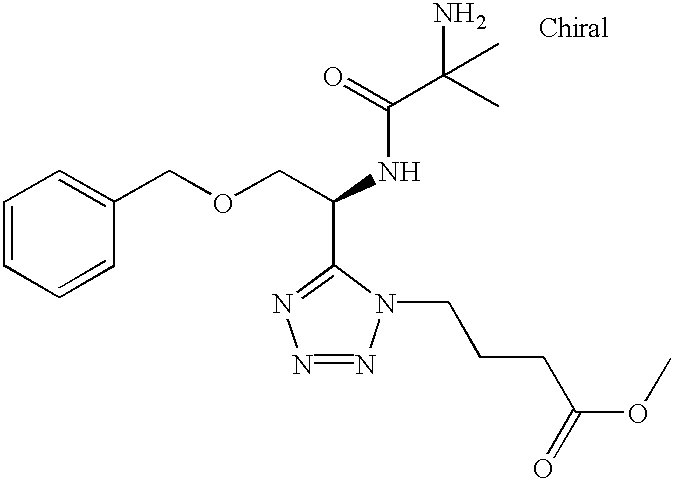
C1=CC=CC(COCC(NC(C(C)(N)C)=O)C2=NN=NN2CCCC(OC)=O)=C1
